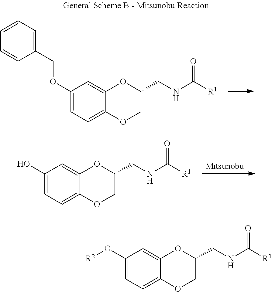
C1=C(OCC2=CC=CC=C2)C=C2C(=C1)OCC(CNC(=O)[R1])O2.C1=C(O[R2])C=C2C(=C1)OCC(CNC(=O)[R1])O2.C1=C(O)C=C2C(=C1)OCC(CNC(=O)[R1])O2
